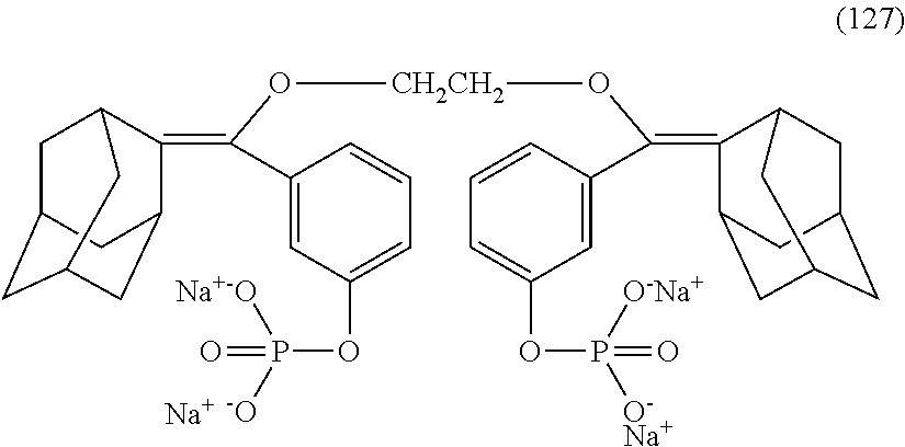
C(C1=CC(OP(=O)([Na+-O])[-O])=CC=C1)(O[CH2CH2]OC(C1=CC(OP(=O)([O-Na+])[O-Na+])=CC=C1)=C1C2CC3CC(CC1C3)C2)=C1C2CC3CC(CC1C3)C2.[Na]
